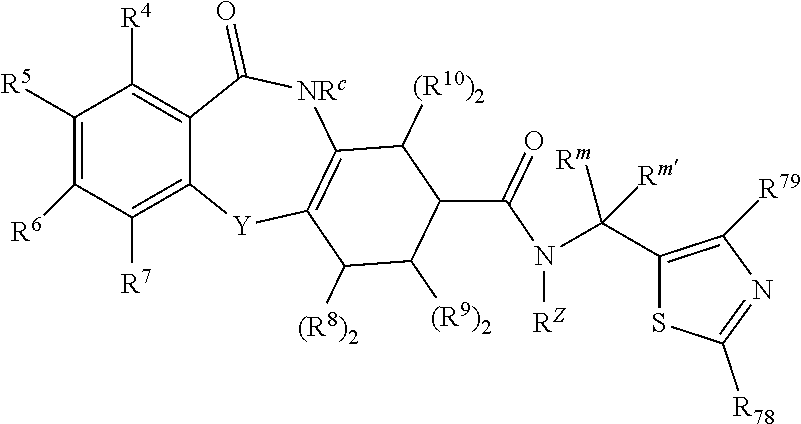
C12=C([R7])C([R6])=C([R5])C([R4])=C1C(=O)[NRc]C1=C([Y]2)C([(R8)2])C([(R9)2])C(C(N(C(C2=C([R79])N=C([R78])S2)([Rm])[Rm])[RZ])=O)C1[(R10)2]
